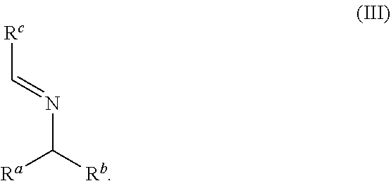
[Rc]C=NC([Rb])[Ra]
